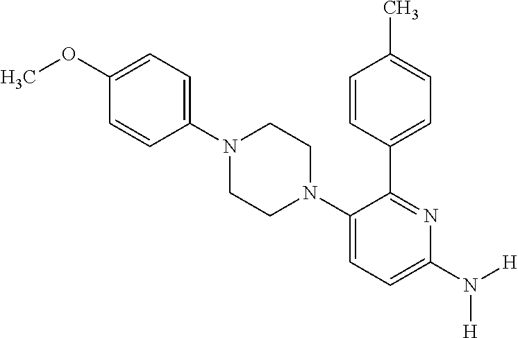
C1(OC)=CC=C(N2CCN(C3=CC=C(N([H])[H])N=C3C3=CC=C(C)C=C3)CC2)C=C1
